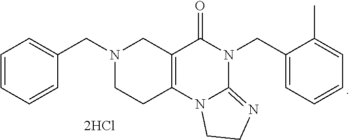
C1=CC=CC=C1CN1CC2=C(CC1)N1C(=NCC1)N(CC1=CC=CC=C1C)C2=O
